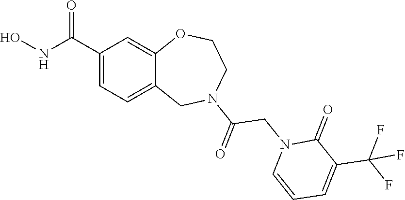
C1(C(NO)=O)=CC=C2C(=C1)OCCN(C(=O)CN1C=CC=C(C(F)(F)F)C1=O)C2
